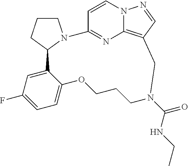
C1CCC2N1C1=NC3=C(C=NN3C=C1)CN(C(=O)NCC)CCCOC1=CC=C(F)C=C21
